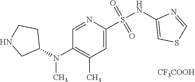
N(S(=O)(=O)C1=CC(C)=C(N(C2CCNC2)C)C=N1)C1=CSC=N1.[CF3COOH]
